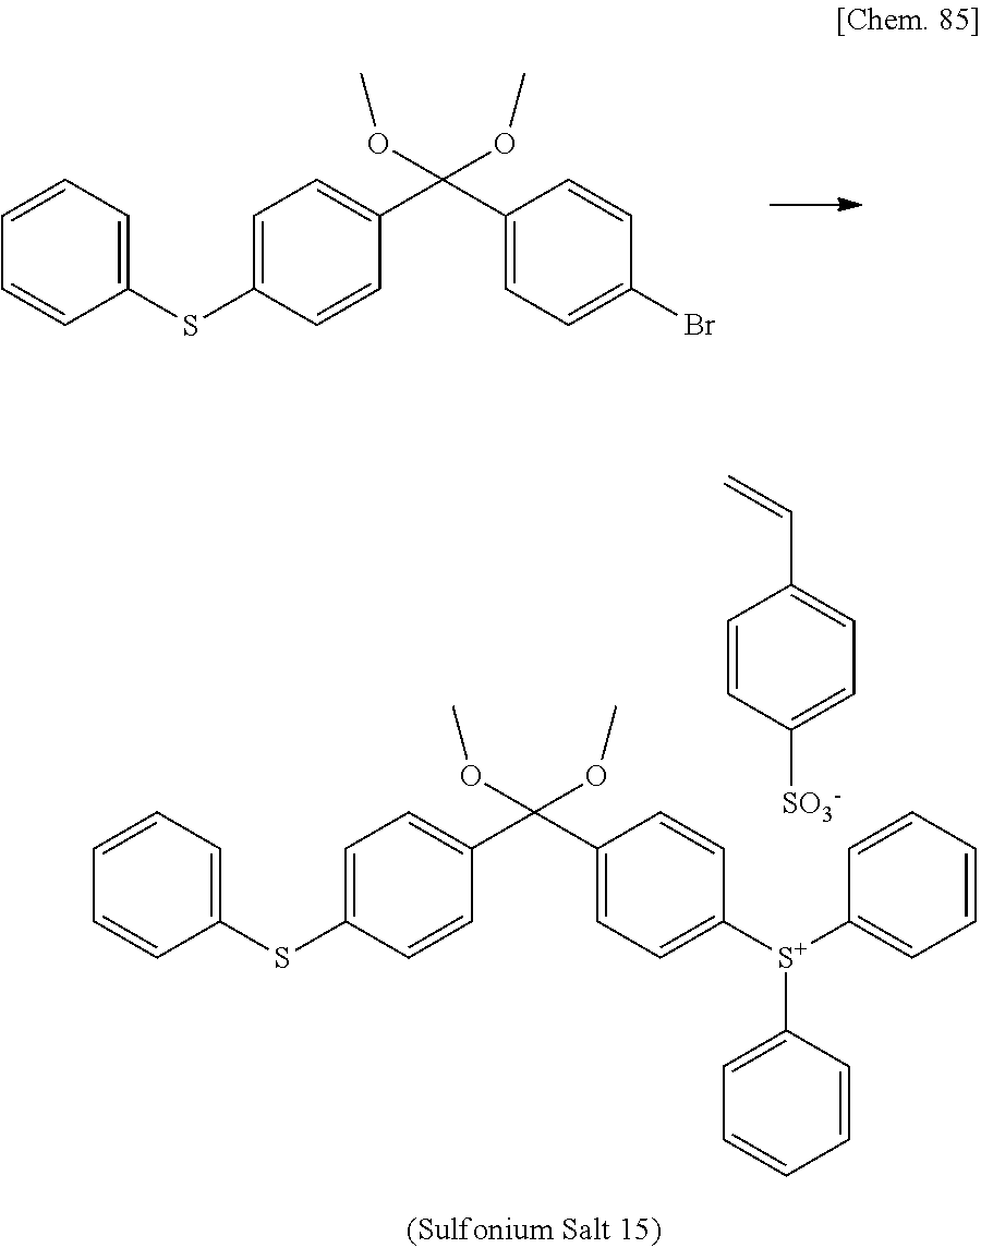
C1=C(SC2=CC=CC=C2)C=CC(C(C2=CC=C(Br)C=C2)(OC)OC)=C1.C1=C(SC2=CC=CC=C2)C=CC(C(C2=CC=C([S+](C3=CC=CC=C3)C3=CC=CC=C3)C=C2)(OC)OC)=C1.C1=CC([SO3-])=CC=C1C=C
